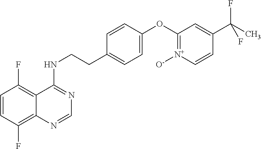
C1=CC(F)=C2C(=C1F)C(NCCC1=CC=C(OC3=[N+]([O-])C=CC(C(C)(F)F)=C3)C=C1)=NC=N2
